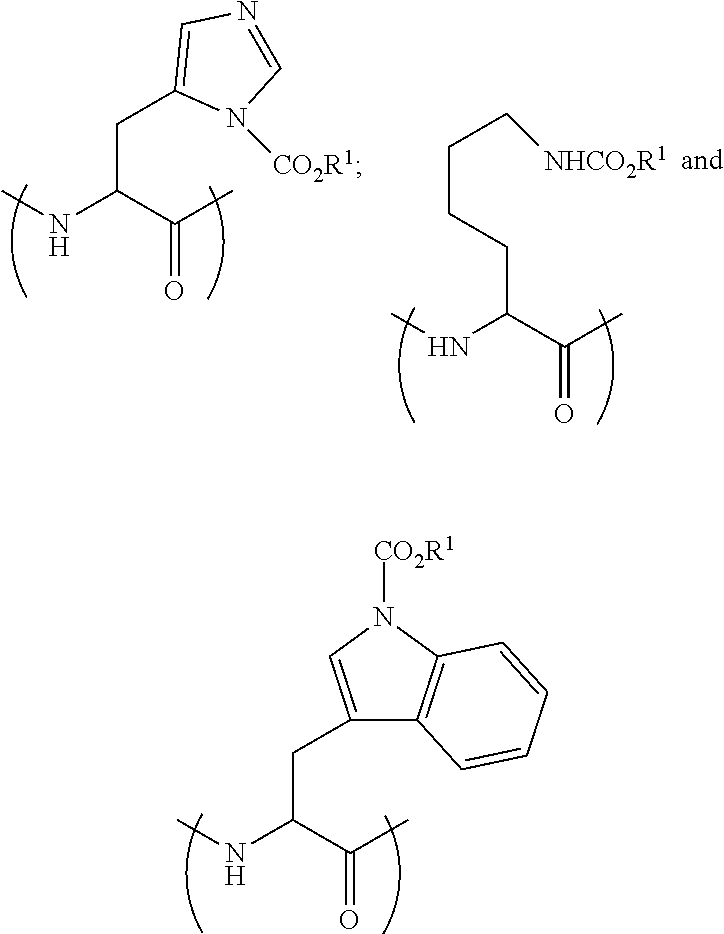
CNC(C(C)=O)CC1=CN([CO2R1])C2=C1C=CC=C2.C(C(C(C)=O)NC)C1=CN=CN1[CO2R1].C(C(NC)C(=O)C)CCC[NHCO2R1]
